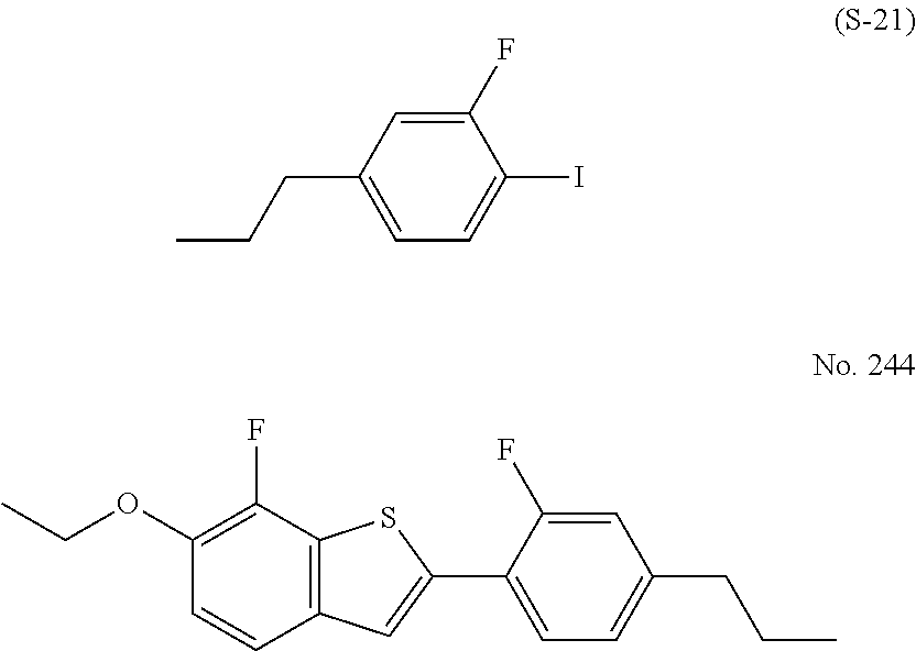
CCCC1=CC=C(I)C(F)=C1.C1=C(C2=CC3=C(S2)C(F)=C(OCC)C=C3)C(F)=CC(CCC)=C1
